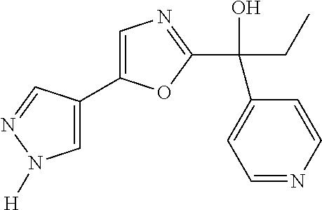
C1=C(C2=CN([H])N=C2)OC(C(C2=CC=NC=C2)(O)CC)=N1
